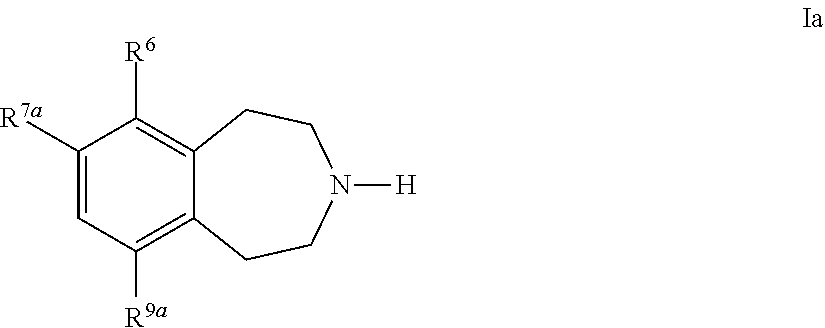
C1([R7a])=CC([R9a])=C2C(=C1[R6])CCN([H])CC2
